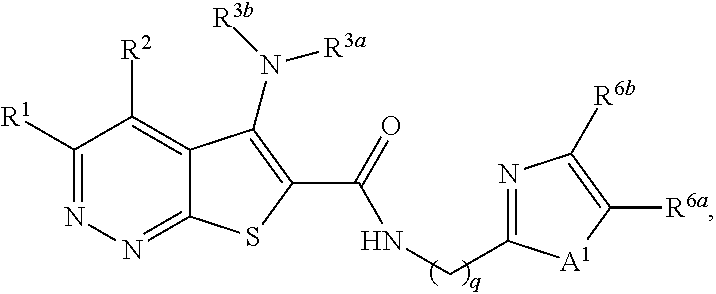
C1([R1])=NN=C2C(=C1[R2])C(N([R3b])[R3a])=C(C(=O)NCC1=NC([R6b])=C([R6a])[A1]1)S2
